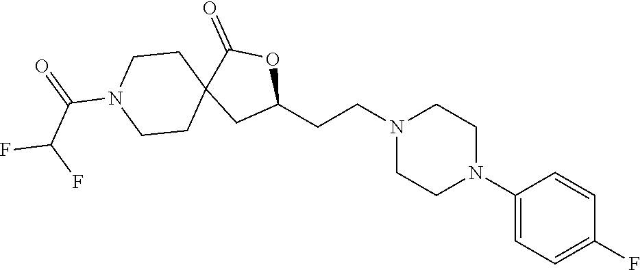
C1(N2CCN(CCC3OC(=O)C4(C3)CCN(C(=O)C(F)F)CC4)CC2)=CC=C(F)C=C1
